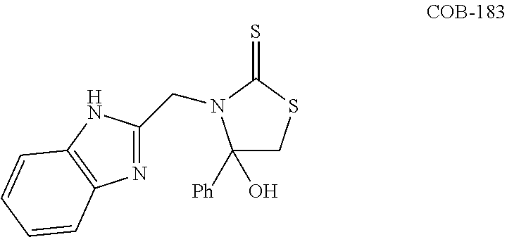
C1(O)([Ph])CSC(=S)N1CC1=NC2=C(N1)C=CC=C2
